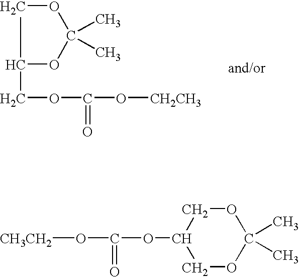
C1(COC(=O)O[CH2CH3])OC(C)(C)OC1.C1OC(C)(C)OCC1OC(O[CH3CH2])=O
